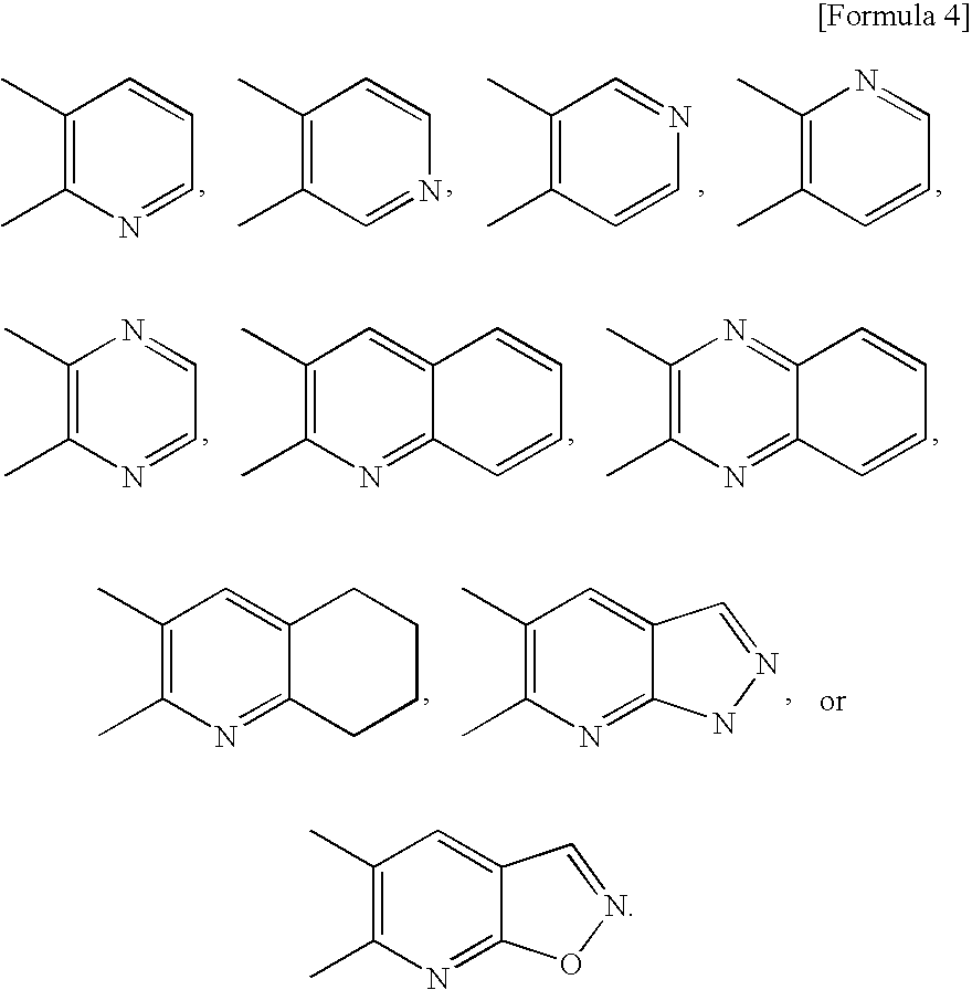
C1(C)=C(C)N=CC=C1.C1(C)=C(C)C=NC=C1.C1(C)=C(C)C=CN=C1.C1(C)=C(C)C=CC=N1.C1(C)=C(C)N=CC=N1.C1(C)=C(C)N=C2C(=C1)C=CC=C2.C1(C)=C(C)N=C2C(=N1)C=CC=C2.C1(C)=C(C)N=C2C(=C1)CCCC2.C1(C)=C(C)N=C2C(=C1)C=NN2.C1(C)=C(C)N=C2C(=C1)C=NO2
